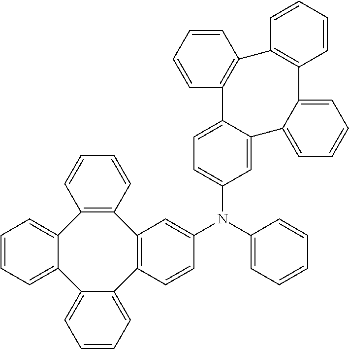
C12=CC=CC=C1C1=CC=CC=C1C1=C(C3=C2C=CC=C3)C=C(N(C2=CC=CC=C2)C2=CC=C3C(=C2)C2=CC=CC=C2C2=C(C4=C3C=CC=C4)C=CC=C2)C=C1
